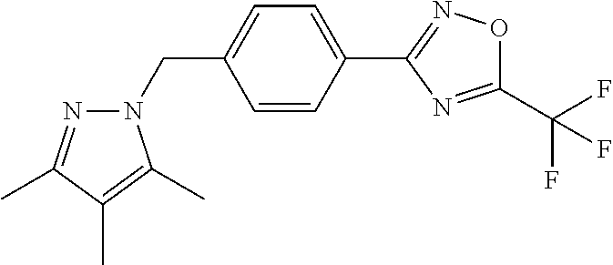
C1=CC(C2=NOC(C(F)(F)F)=N2)=CC=C1CN1N=C(C)C(C)=C1C
